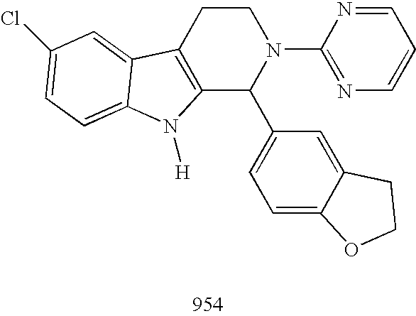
C12=C(CCN(C3=NC=CC=N3)C1C1=CC=C3C(=C1)CCO3)C1=CC(Cl)=CC=C1N2[H]
